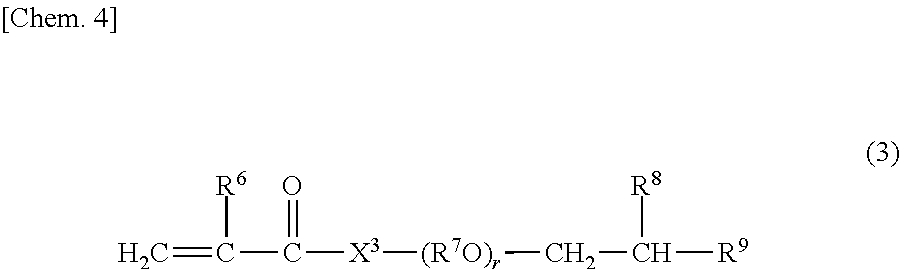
[R6]C(C(=O)[X3][(R7O)r]CC([R8])[R9])=C
